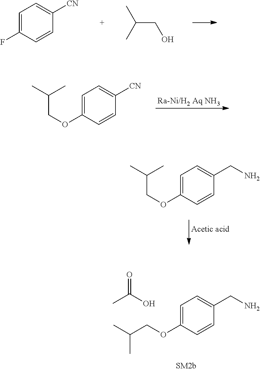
C1=C(OCC(C)C)C=CC(CN)=C1.CC(O)=O.C1=C(F)C=CC([CN])=C1.CC(CO)C.C1=C(OCC(C)C)C=CC([CN])=C1.C1=C(OCC(C)C)C=CC(CN)=C1
